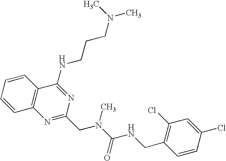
C1=CC=CC2=C1N=C(CN(C(=O)NCC1=C(Cl)C=C(Cl)C=C1)C)N=C2NCCCN(C)C
